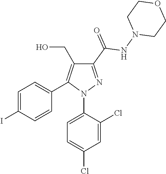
C1=C(I)C=CC(C2=C(CO)C(C(=O)NN3CCOCC3)=NN2C2=CC=C(Cl)C=C2Cl)=C1
